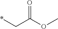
*CC(OC)=O
